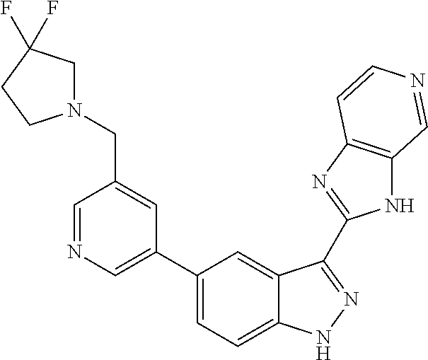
C1(C2=CN=CC(CN3CC(F)(F)CC3)=C2)=CC=C2C(=C1)C(C1=NC3=C(N1)C=NC=C3)=NN2
